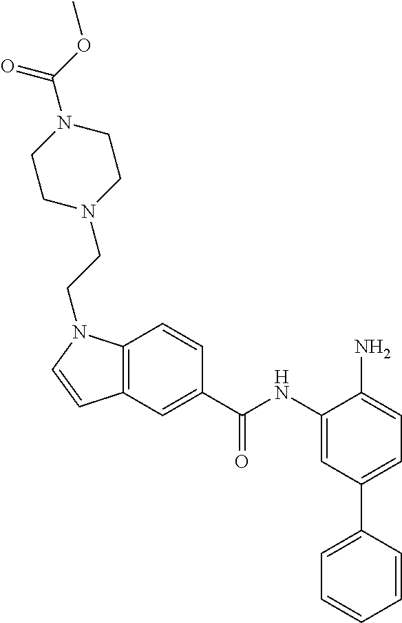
C12=C(C=C(C(NC3=CC(C4=CC=CC=C4)=CC=C3N)=O)C=C1)C=CN2CCN1CCN(C(OC)=O)CC1
